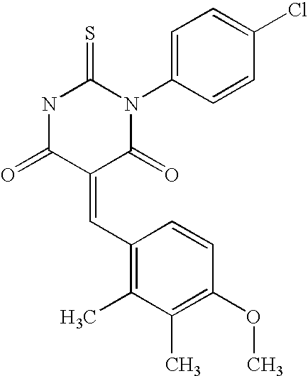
O=C1C(=CC2=C(C)C(C)=C(OC)C=C2)C(=O)N(C2=CC=C(Cl)C=C2)C(=S)N1
